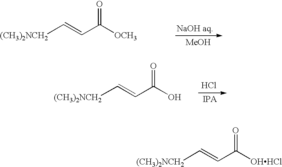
[(CH3)2NCH2]C=CC([OHHCl])=O.[(CH3)2NCH2]C=CC([OCH3])=O.[NaOH aq].[MeOH].[(CH3)2NCH2]C=CC(O)=O.Cl
